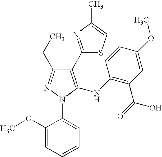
C1(C2=NC(C)=CS2)=C(NC2=C(C(=O)O)C=C(OC)C=C2)N(C2=CC=CC=C2OC)N=C1CC
